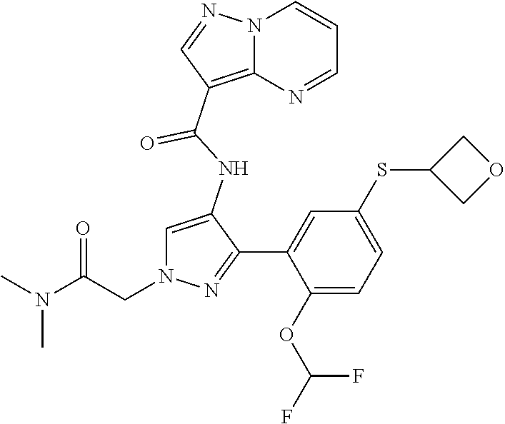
C1=C(NC(=O)C2=C3N(C=CC=N3)N=C2)C(C2=CC(SC3COC3)=CC=C2OC(F)F)=NN1CC(N(C)C)=O
